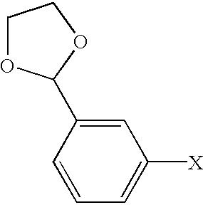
C1=C(C2OCCO2)C=CC=C1[X]
